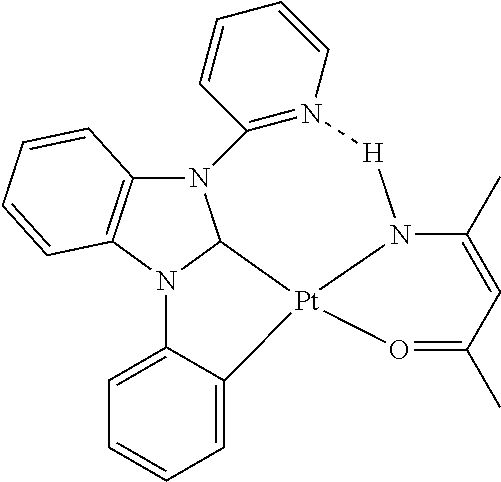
C12=C(N3C4N1C1=N(C=CC=C1)[H]N1C(C)=CC(C)=O[Pt]41C1=CC=CC=C31)C=CC=C2
